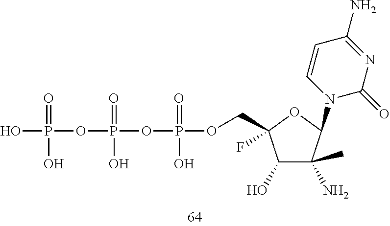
OP(OP(OP(OCC1(F)C(O)C(N)(C)C(N2C(=O)N=C(N)C=C2)O1)(=O)O)(=O)O)(O)=O
